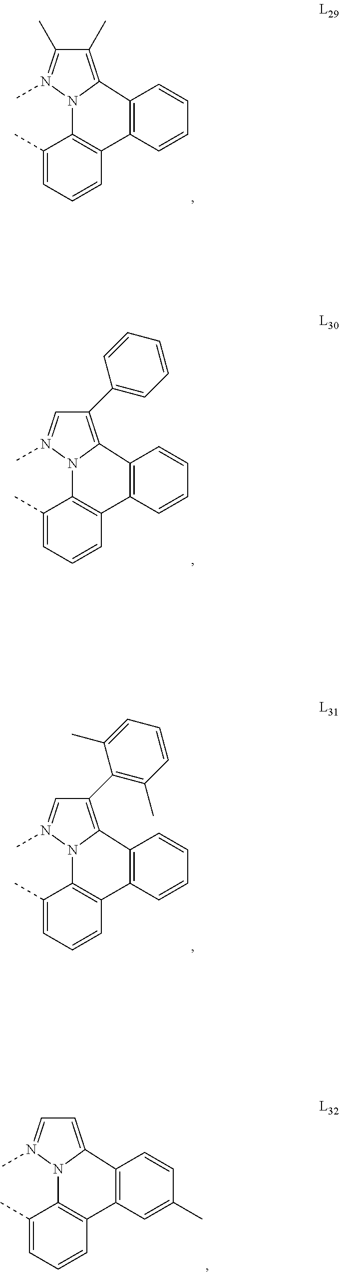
C1(C)=CC=CC2=C1N1C(=C(C)C(C)=N1C)C1=C2C=CC=C1.C1(C)=CC=CC2=C1N1C(=C(C3=CC=CC=C3)C=N1C)C1=C2C=CC=C1.C1(C)=CC=CC2=C1N1C(=C(C3=C(C)C=CC=C3C)C=N1C)C1=C2C=CC=C1.C1(C)=CC=CC2=C1N1C(=CC=N1C)C1=C2C=C(C)C=C1
